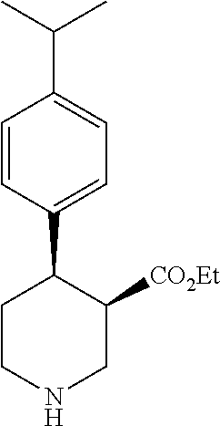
C1=CC(C2C([CO2Et])CNCC2)=CC=C1C(C)C
